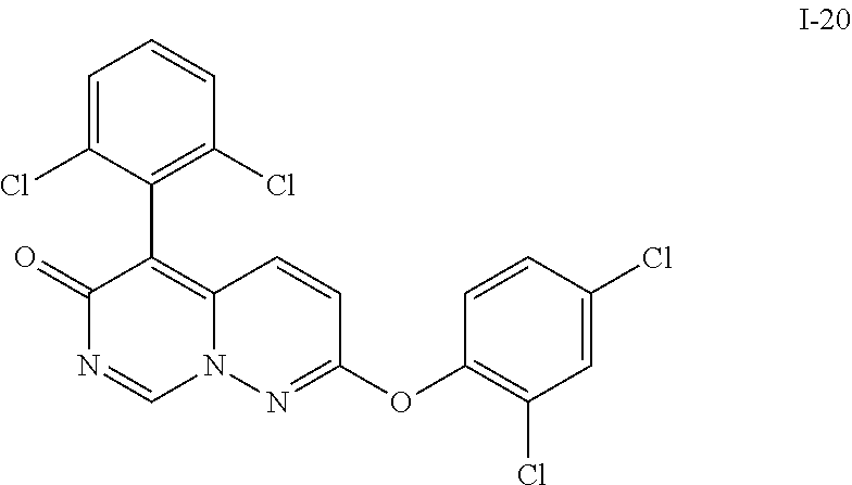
C1(C2=C3N(C=NC2=O)N=C(OC2=C(Cl)C=C(Cl)C=C2)C=C3)=C(Cl)C=CC=C1Cl
